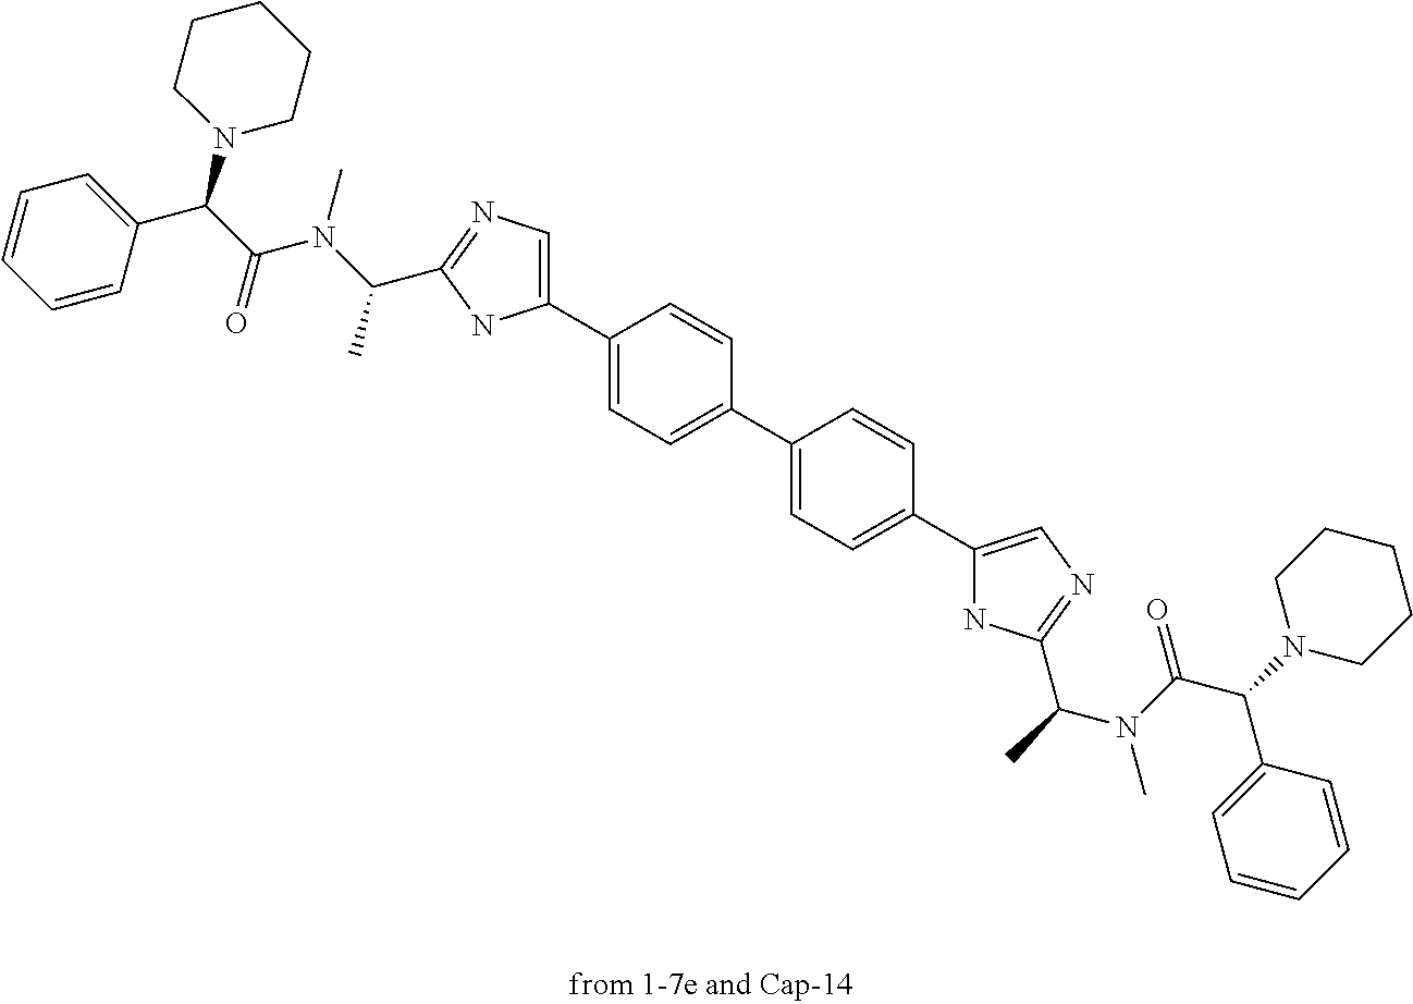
C1=CC(C(C(=O)N(C(C)C2=NC=C(C3=CC=C(C4=CC=C(C5=CN=C(C(C)N(C(=O)C(N6CCCCC6)C6=CC=CC=C6)C)N5)C=C4)C=C3)N2)C)N2CCCCC2)=CC=C1
